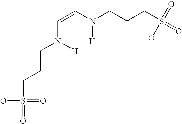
S(=O)(CCCN([H])C=CN(CCCS(=O)(=O)O)[H])(=O)O
